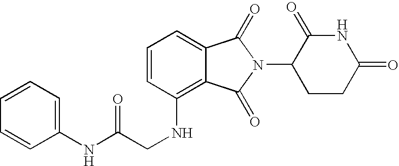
N(C(CNC1=C2C(=CC=C1)C(=O)N(C1CCC(=O)NC1=O)C2=O)=O)C1=CC=CC=C1
